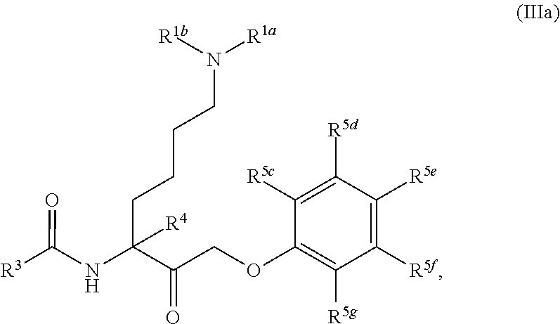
C1([R5f])=C([R5e])C([R5d])=C([R5c])C(OCC(C(NC([R3])=O)(CCCCN([R1a])[R1b])[R4])=O)=C1[R5g]
